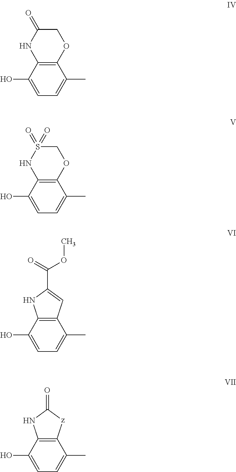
C1C(=O)NC2=C(O1)C(C)=CC=C2O.C1S(=O)(=O)NC2=C(O1)C(C)=CC=C2O.C12=C(C(C)=CC=C1O)C=C(C(=O)OC)N2.C12=C(C(C)=CC=C1O)[z]C(=O)N2
